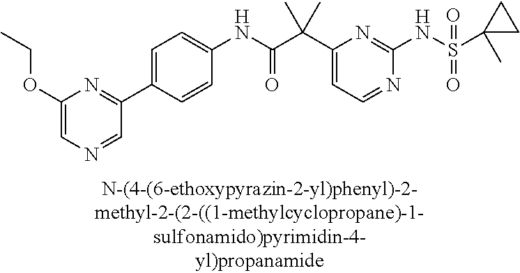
C1(NC(=O)C(C2=CC=NC(NS(=O)(=O)C3(C)CC3)=N2)(C)C)=CC=C(C2=NC(OCC)=CN=C2)C=C1
